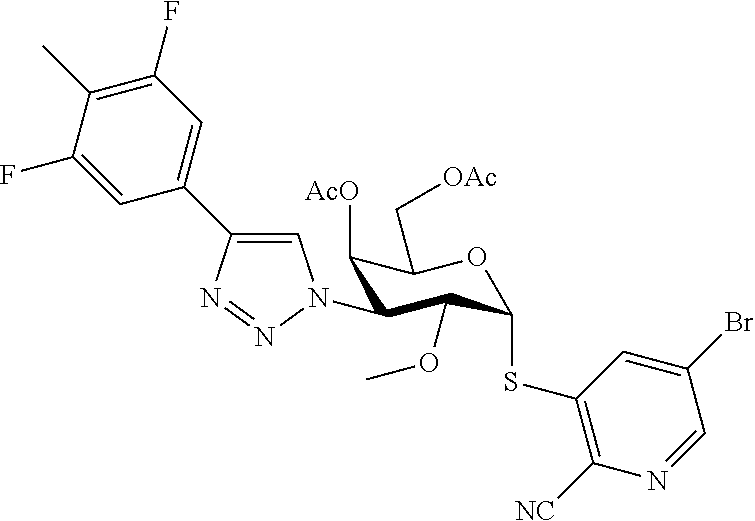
C1(N2C=C(C3=CC(F)=C(C)C(F)=C3)N=N2)C(OC)C(SC2=C([NC])N=CC(Br)=C2)OC(C[OAc])C1[AcO]
